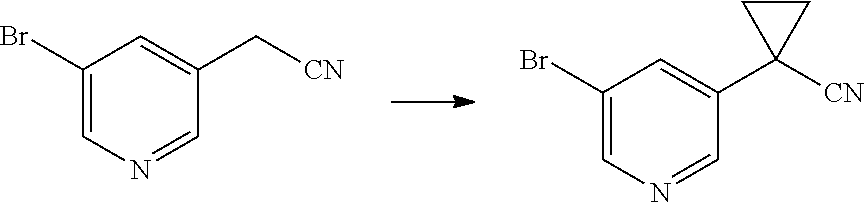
C1(Br)=CN=CC(C[CN])=C1.C1(Br)=CN=CC(C2([CN])CC2)=C1
